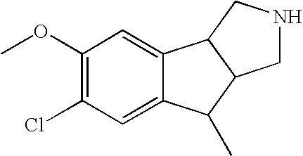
C1(OC)=C(Cl)C=C2C(=C1)C1C(C2C)CNC1
